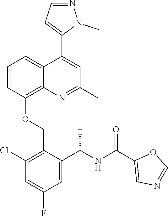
C1=CC(OCC2=C(Cl)C=C(F)C=C2C(NC(C2=CN=CO2)=O)C)=C2C(=C1)C(C1=CC=NN1C)=CC(C)=N2
